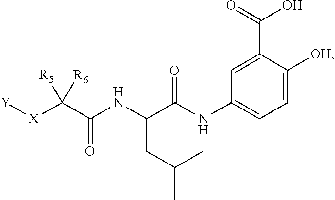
[X](C(C(=O)NC(CC(C)C)C(NC1=CC=C([OH])C(C(=O)O)=C1)=O)([R5])[R6])[Y]
